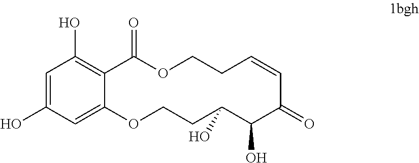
C1(O)=CC(O)=C2C(=C1)OCCC(O)C(O)C(=O)C=CCCOC2=O
